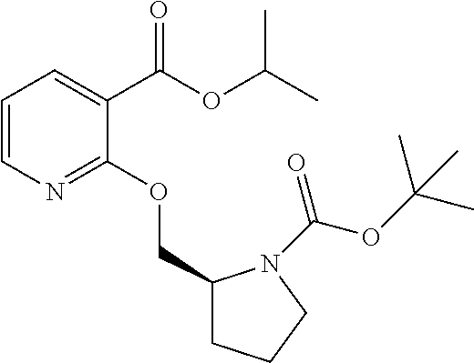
C1=CN=C(OCC2CCCN2C(OC(C)(C)C)=O)C(C(OC(C)C)=O)=C1
